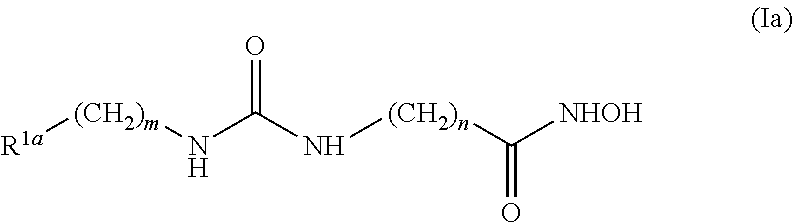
[R1a][(CH2)m]NC(N[(CH2)n]C([NHOH])=O)=O
